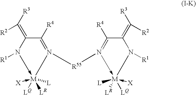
N1([R55]N2->[M]([LR])([LQ])(-[X])([L])N([R1])C(=C([R3])[R2])C=2[R4])=C([R4])C(=C([R3])[R2])N([R1])->[M]1([LQ])([LR])([L])-[X]
